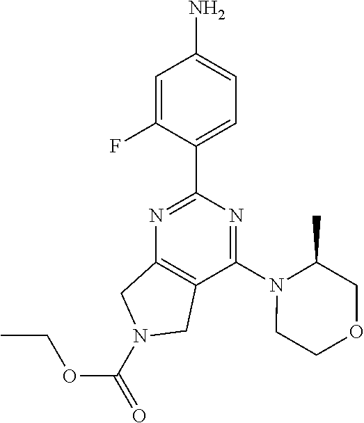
C1(C2=NC3=C(C(N4CCOCC4C)=N2)CN(C(=O)OCC)C3)=CC=C(N)C=C1F
